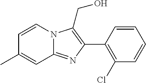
C1(C)=CC2=NC(C3=C(Cl)C=CC=C3)=C(CO)N2C=C1
